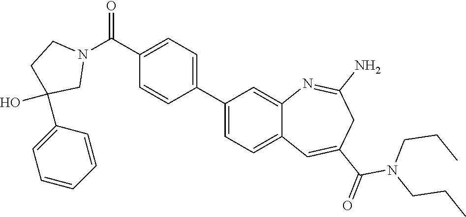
N1(C(=O)C2=CC=C(C3=CC=C4C(=C3)N=C(N)CC(C(N(CCC)CCC)=O)=C4)C=C2)CCC(C2=CC=CC=C2)(O)C1
